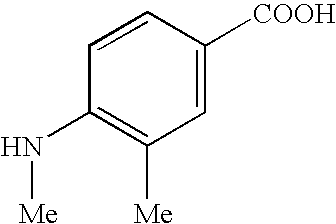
C1=CC([COOH])=CC([Me])=C1N[Me]
